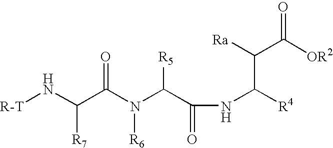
C(NC(C([Ra])C([OR2])=O)[R4])(C(N(C(C(N[R-T])[R7])=O)[R6])[R5])=O
